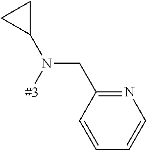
C(N([#3])C1CC1)C1=NC=CC=C1
